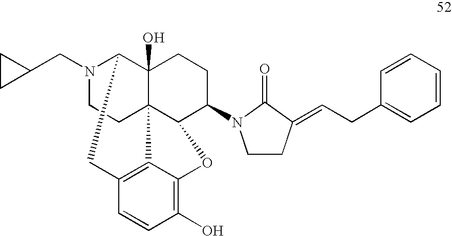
N1(CC2CC2)CCC23C4(O)C1CC1=C2C(=C(O)C=C1)OC3C(N1CCC(=CCC2=CC=CC=C2)C1=O)CC4
